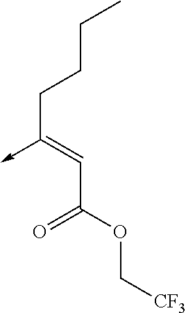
C(C(OC[CF3])=O)=C(CCCC)->C
